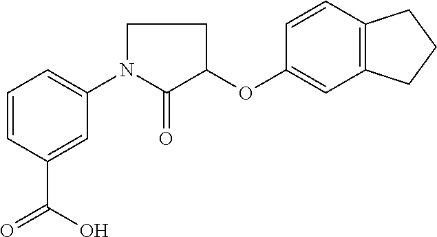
C1=CC(C(=O)O)=CC(N2C(=O)C(OC3=CC4=C(C=C3)CCC4)CC2)=C1
